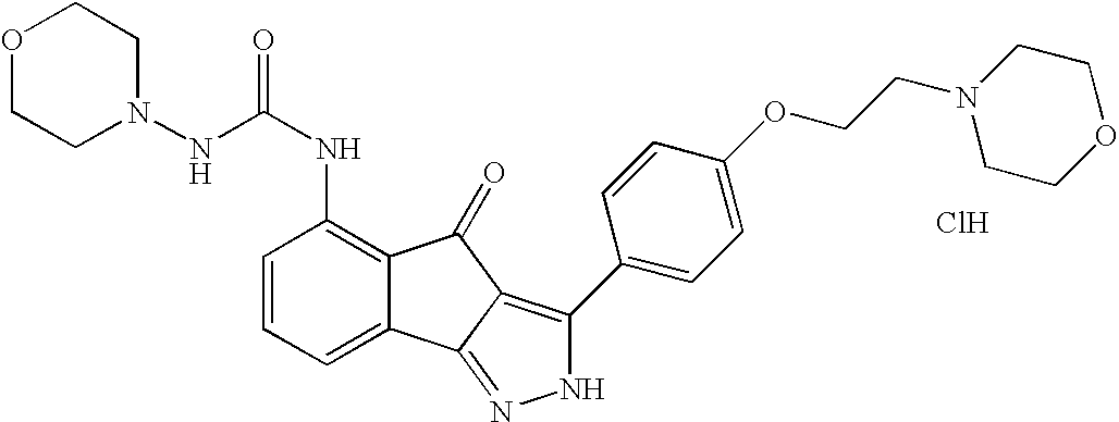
C1=CC=C2C(=C1NC(=O)NN1CCOCC1)C(=O)C1=C(C3=CC=C(OCCN4CCOCC4)C=C3)NN=C21.Cl
